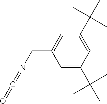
C1=C(C(C)(C)C)C=C(C(C)(C)C)C=C1CN=C=O
